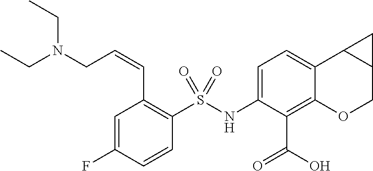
C1(NS(C2=C(C=CCN(CC)CC)C=C(F)C=C2)(=O)=O)=CC=C2C(=C1C(=O)O)OCC1C2C1
